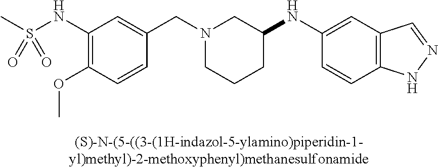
C1(NS(C)(=O)=O)=C(OC)C=CC(CN2CCCC(NC3=CC4=C(C=C3)NN=C4)C2)=C1
